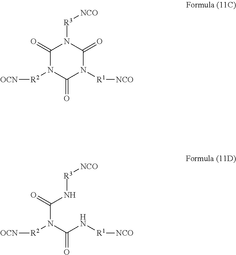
[OCN][R2]N1C(=O)N([R3][NCO])C(=O)N([R1][NCO])C1=O.[OCN][R2]N(C(N[R3][NCO])=O)C(N[R1][NCO])=O
